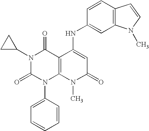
N1(C2CC2)C(=O)N(C2=CC=CC=C2)C2=C(C1=O)C(NC1=CC3=C(C=C1)C=CN3C)=CC(=O)N2C
